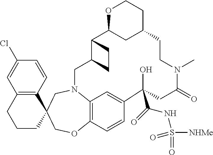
C1(Cl)=CC2=C(C=C1)C1(CCC2)COC2=C3N(C1)CC1C(C4CC(CCO4)CCN(C)C(=O)CC(O)(C(=O)NS([NHMe])(=O)=O)C(=C3)C=C2)CC1
